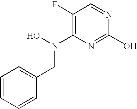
N(C1=C(F)C=NC(O)=N1)(O)CC1=CC=CC=C1
